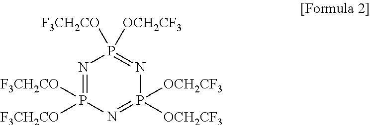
N1=P([F3CH2CO])([F3CH2CO])N=P([OCH2CF3])([OCH2CF3])N=P1([OCH2CF3])[F3CH2CO]
